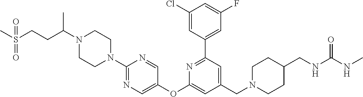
C1(Cl)=CC(C2=NC(OC3=CN=C(N4CCN(C(CCS(C)(=O)=O)C)CC4)N=C3)=CC(CN3CCC(CNC(NC)=O)CC3)=C2)=CC(F)=C1
